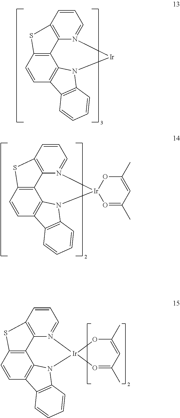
C12=C3C=CC4=C1N(C1=C4C=CC=C1)[Ir]N1=CC=CC(=C21)S3.C12=C3C=CC4=C1N(C1=C4C=CC=C1)[Ir]1(N4=CC=CC(=C24)S3)O=C(C)C=C(C)O1.C12=C3C=CC4=C1N(C1=C4C=CC=C1)[Ir]1(N4=CC=CC(=C24)S3)O=C(C)C=C(C)O1
